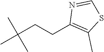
CC(CCC1=C(C)SC=N1)(C)C
